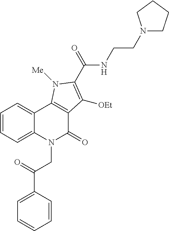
C1=CC=C2C(=C1)C1=C(C(=O)N2CC(C2=CC=CC=C2)=O)C([OEt])=C(C(=O)NCCN2CCCC2)N1[Me]
